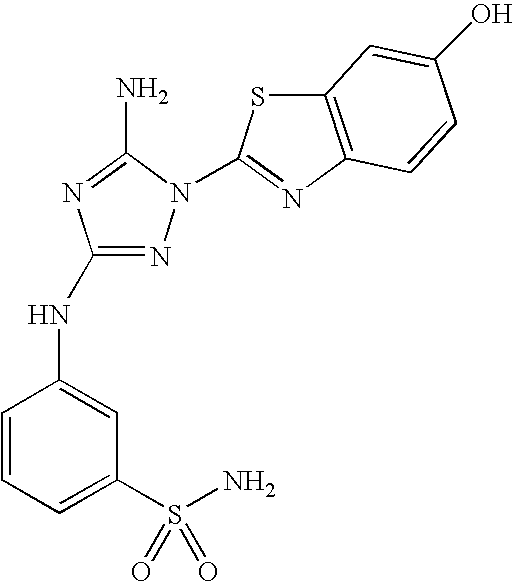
N1=C(NC2=CC(S(N)(=O)=O)=CC=C2)N=C(N)N1C1=NC2=C(S1)C=C(O)C=C2
